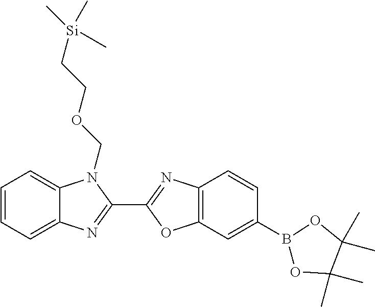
C12=C(C=C(B3OC(C)(C)C(C)(C)O3)C=C1)OC(C1=NC3=CC=CC=C3N1COCC[Si](C)(C)C)=N2
